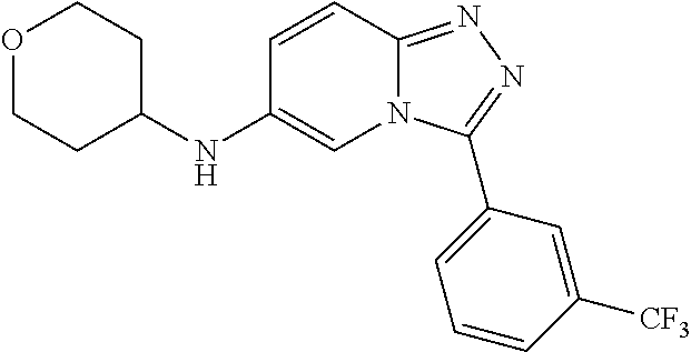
O1CCC(NC2=CN3C(=NN=C3C3=CC=CC([CF3])=C3)C=C2)CC1
